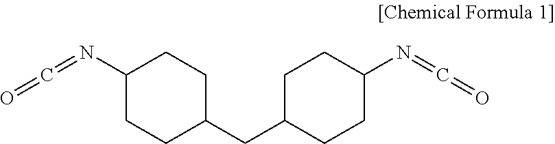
C1(N=C=O)CCC(CC2CCC(N=C=O)CC2)CC1
